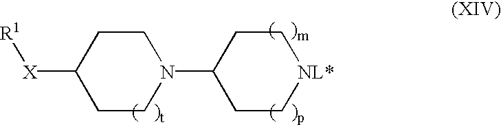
C1([X][R1])CCN(C2CC[NL*]CC2)CC1
